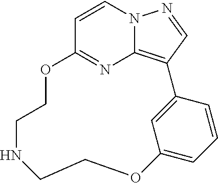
C1=CN2C3=C(C=N2)C2=CC(=CC=C2)OCCNCCOC1=N3
